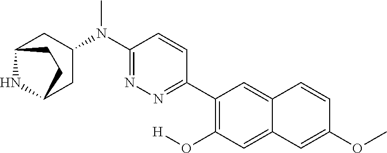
C12NC(CC(N(C3=NN=C(C4=C(O[H])C=C5C(=C4)C=CC(OC)=C5)C=C3)C)C1)CC2
